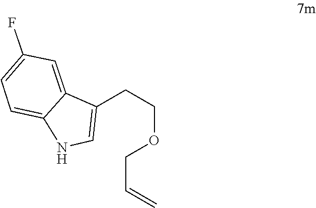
O(CC=C)CCC1=CNC2=CC=C(F)C=C12
